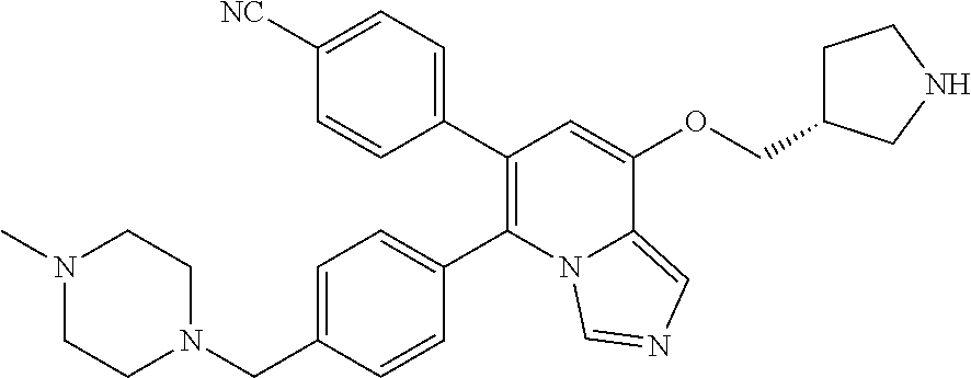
C1(C2=C(C3=CC=C(CN4CCN(C)CC4)C=C3)N3C(=CN=C3)C(OCC3CCNC3)=C2)=CC=C([NC])C=C1
